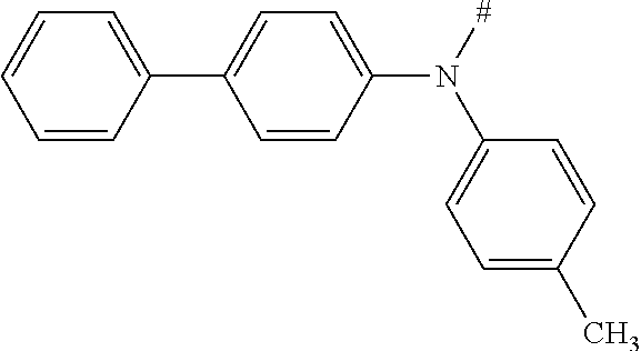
C1=CC(C2=CC=C(N([#])C3=CC=C(C)C=C3)C=C2)=CC=C1
